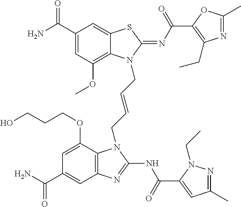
C1(C(N)=O)=CC(OC)=C2C(=C1)SC(=NC(=O)C1=C(CC)N=C(C)O1)N2CC=CCN1C2=C(C=C(C(N)=O)C=C2OCCCO)N=C1NC(=O)C1=CC(C)=NN1CC
